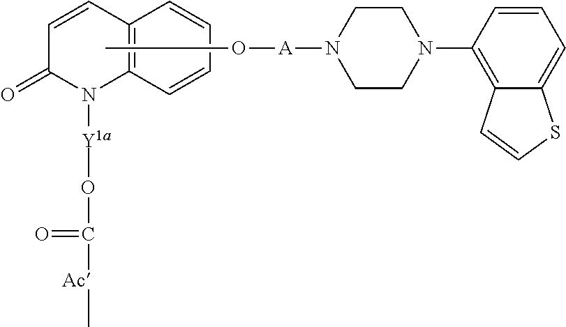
C12=C(C=CC=C1)N([Y1a]OC([Ac]C)=O)C(=O)C=C2.CO[A]N1CCN(C2=C3C(=CC=C2)SC=C3)CC1
